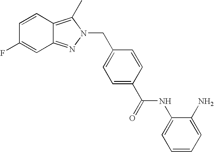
C12=NN(CC3=CC=C(C(NC4=CC=CC=C4N)=O)C=C3)C(C)=C1C=CC(F)=C2
